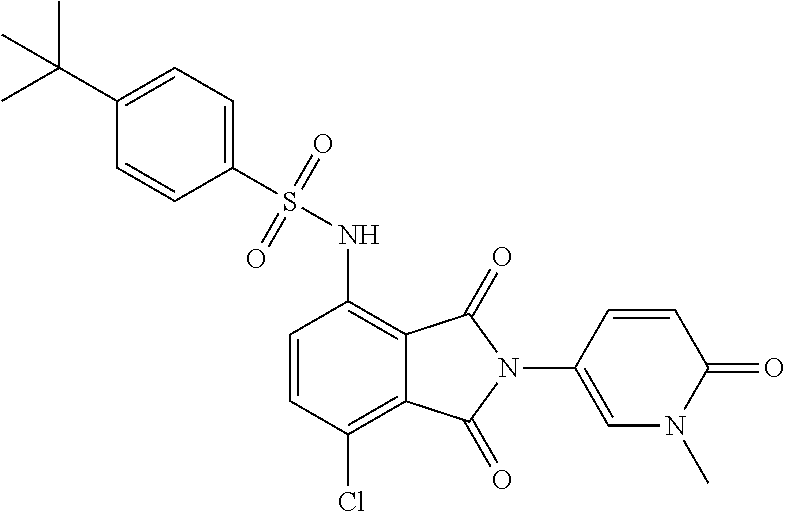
C1=CC(Cl)=C2C(=C1NS(C1=CC=C(C(C)(C)C)C=C1)(=O)=O)C(=O)N(C1=CN(C)C(=O)C=C1)C2=O
